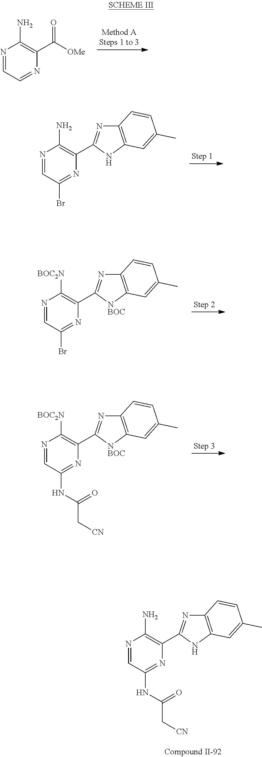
N1=CC=NC(C([OMe])=O)=C1N.N1=CC(Br)=NC(C2=NC3=C(N2)C=C(C)C=C3)=C1N.N1=CC(Br)=NC(C2=NC3=C([NBOC]2)C=C(C)C=C3)=C1[BOC2N].N1=CC(NC(C[CN])=O)=NC(C2=NC3=C([NBOC]2)C=C(C)C=C3)=C1[BOC2N].N1=CC(NC(C[CN])=O)=NC(C2=NC3=C(N2)C=C(C)C=C3)=C1N
